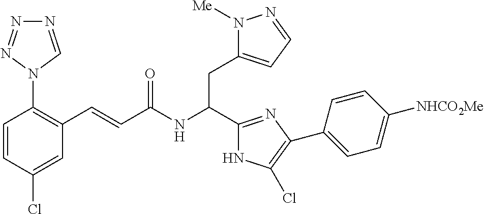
C1=CC(Cl)=CC(C=CC(NC(C2=NC(C3=CC=C([NHCO2Me])C=C3)=C(Cl)N2)CC2=CC=NN2[Me])=O)=C1N1C=NN=N1
